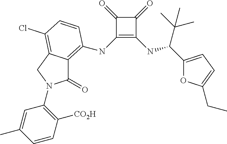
C1(NC2=C3C(=O)N(C4=C([CO2H])C=CC(C)=C4)CC3=C(Cl)C=C2)=C(NC(C(C)(C)C)C2=CC=C(CC)O2)C(=O)C1=O
